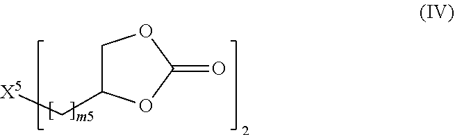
O=C1OCC(C[X5])O1
